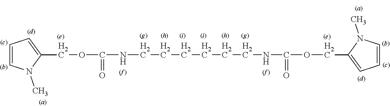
C1(COC(=O)NCCCCCCNC(OCC2=CC=CN2C)=O)=CC=CN1C
